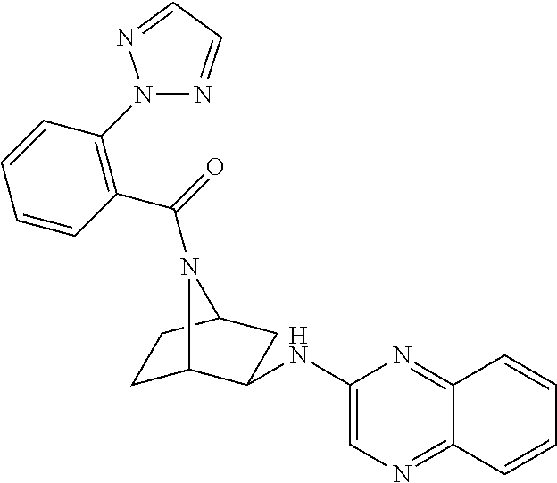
C1(NC2C3CCC(C2)N3C(=O)C2=C(N3N=CC=N3)C=CC=C2)=CN=C2C(=N1)C=CC=C2
